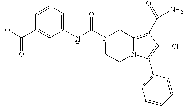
N1(C(NC2=CC=CC(C(O)=O)=C2)=O)CCN2C(=C(C(N)=O)C(Cl)=C2C2=CC=CC=C2)C1
